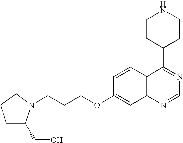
C1=CC2=C(C=C1OCCCN1C(CO)CCC1)N=CN=C2C1CCNCC1
